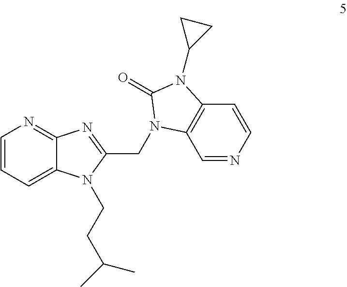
C1=CC=C2C(=N1)N=C(CN1C3=C(C=CN=C3)N(C3CC3)C1=O)N2CCC(C)C
